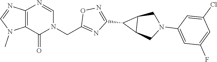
C12=C(C(=O)N(CC3=NC(C4C5C4CN(C4=CC(F)=CC(Cl)=C4)C5)=NO3)C=N1)N(C)C=N2
